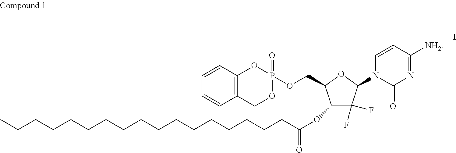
C(CCCCCCCCCCCCCCCC(OC1C(F)(F)C(N2C(=O)N=C([NH2])C=C2)OC1COP1(=O)OC2=C(CO1)C=CC=C2)=O)C
